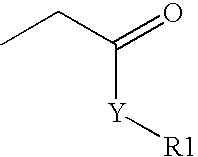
CCC(=O)[Y][R1]
